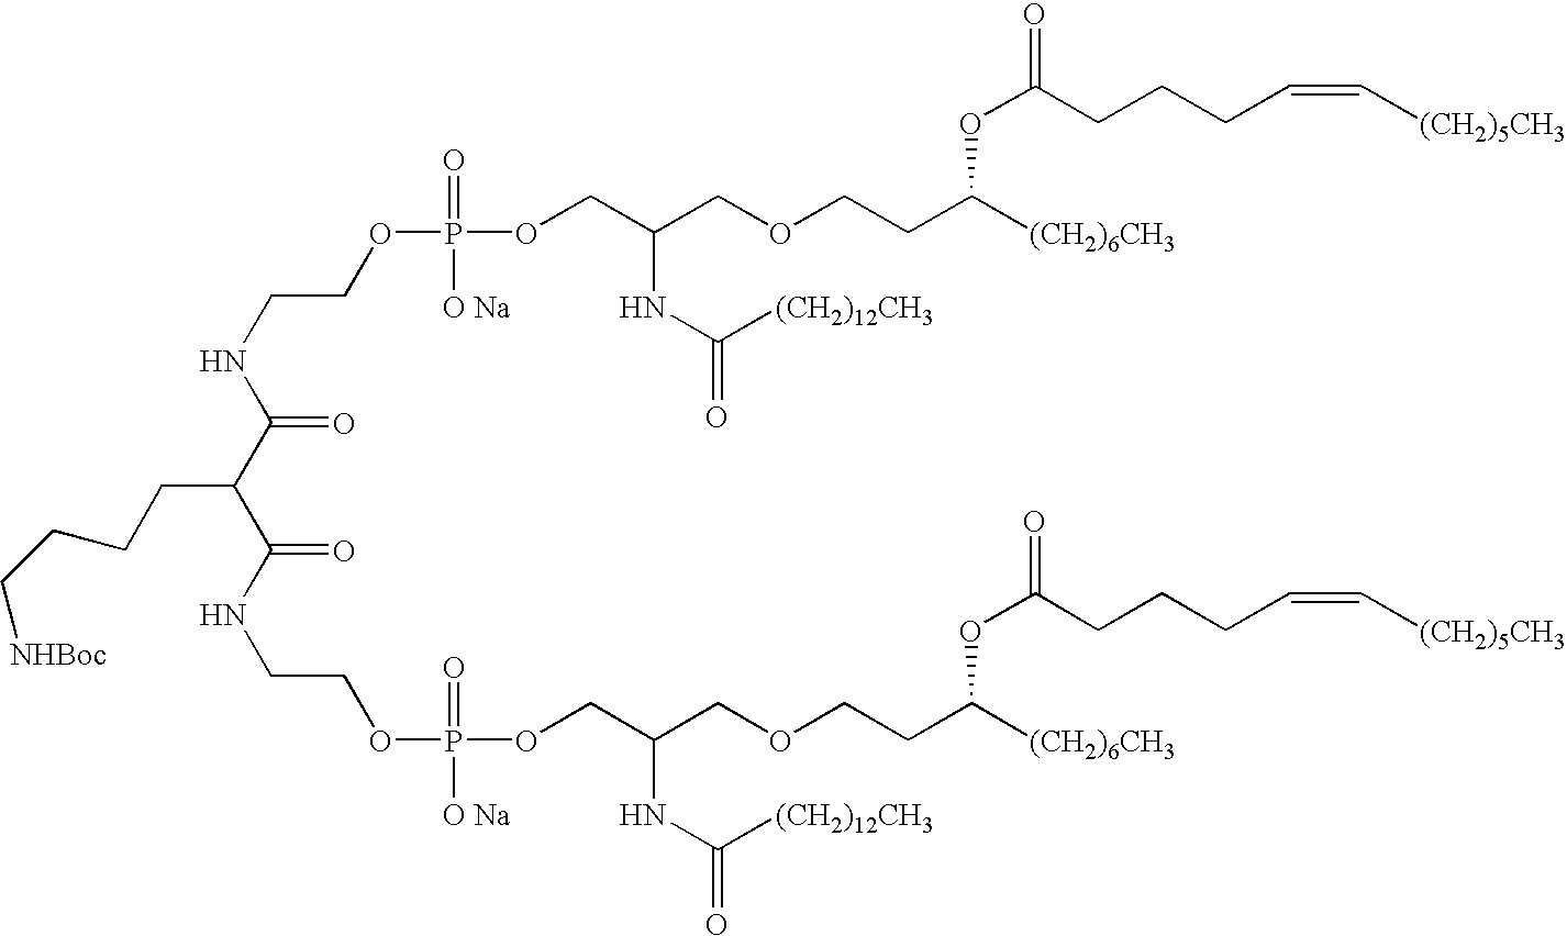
C(=O)(NCCOP(OCC(COCCC([(CH2)6CH3])OC(CCCC=C[(CH2)5CH3])=O)NC(=O)[(CH2)12CH3])(=O)[O Na])C(C(=O)NCCOP(OCC(COCCC([(CH2)6CH3])OC(CCCC=C[(CH2)5CH3])=O)NC(=O)[(CH2)12CH3])(=O)[O Na])CCCC[NHBoc]
